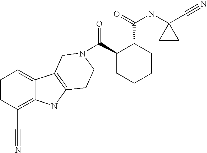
C1=CC(C#N)=C2C(=C1)C1=C(N2)CCN(C(C2CCCCC2C(=O)NC2(C#N)CC2)=O)C1
